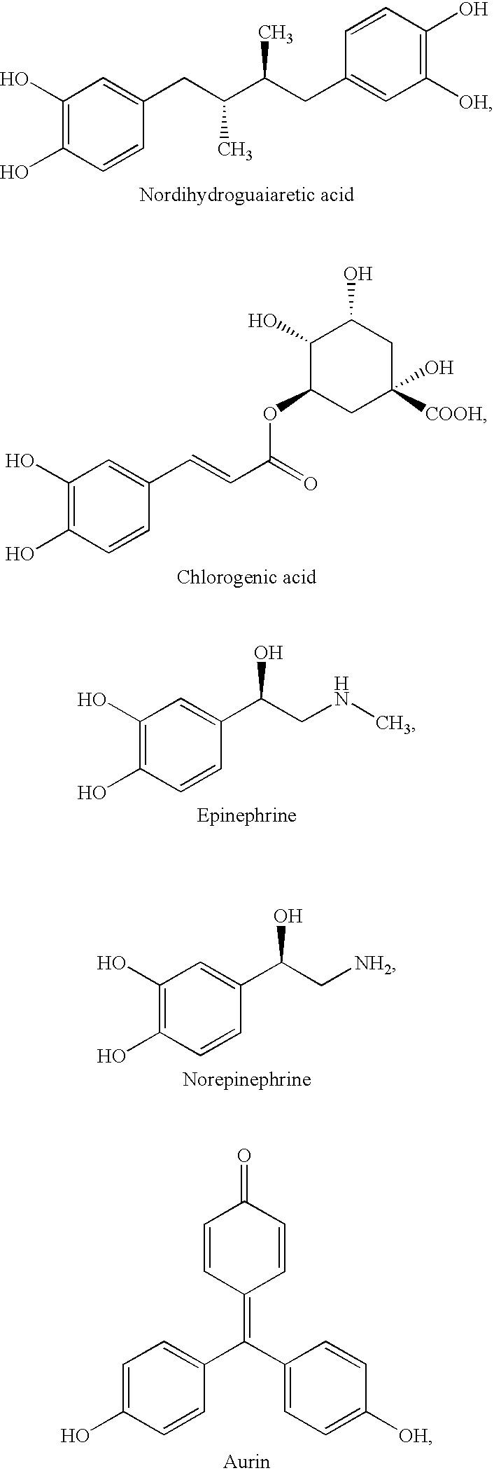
C1(O)=C(O)C=CC(CC(C)C(CC2=CC([OH])=C(O)C=C2)C)=C1.C1(O)=C(O)C=CC(C=CC(=O)OC2CC(O)([COOH])CC(O)C2O)=C1.C1(O)=C(O)C=CC(C(CNC)O)=C1.C1(O)=C(O)C=CC(C(C[NH2])O)=C1.C1=C(O)C=CC(C(C2=CC=C([OH])C=C2)=C2C=CC(=O)C=C2)=C1
